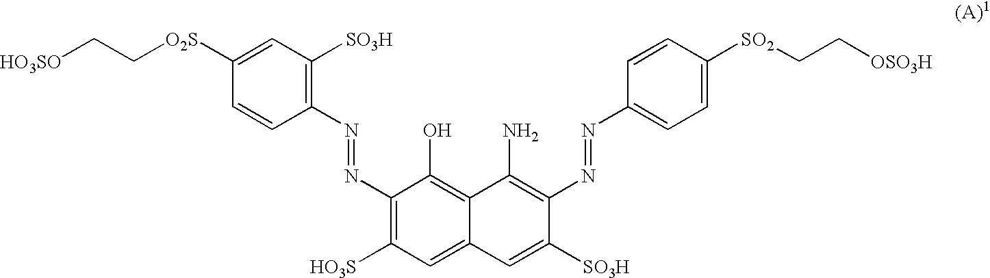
[HO3SO]CC[O2S]C1=CC([SO3H])=C(N=NC2=C([HO3S])C=C3C(=C2O)C(N)=C(N=NC2=CC=C([SO2]CC[OSO3H])C=C2)C([SO3H])=C3)C=C1
